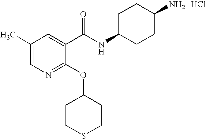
C1C(NC(C2=CC(C)=CN=C2OC2CCSCC2)=O)CCC(N)C1.Cl
